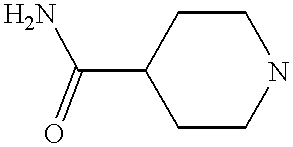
NC(C1CCNCC1)=O
